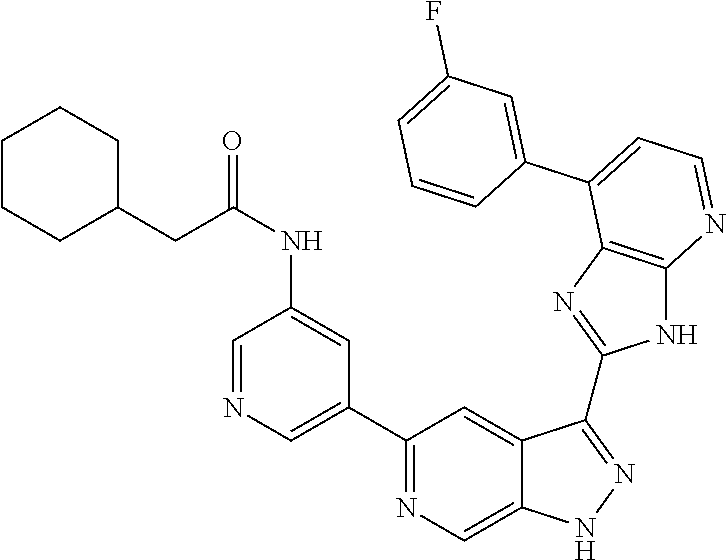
C1=NC=C(C2=NC=C3C(=C2)C(C2=NC4=C(N2)N=CC=C4C2=CC(F)=CC=C2)=NN3)C=C1NC(CC1CCCCC1)=O
